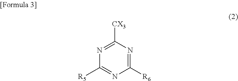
C1([R6])=NC([CX3])=NC([R5])=N1
